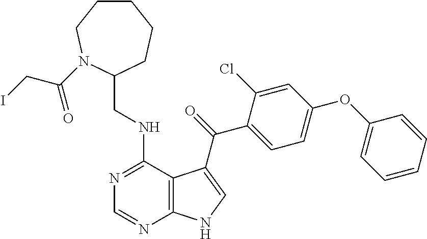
C1=CC=CC(OC2=CC=C(C(=O)C3=CNC4=C3C(NCC3CCCCCN3C(CI)=O)=NC=N4)C(Cl)=C2)=C1
